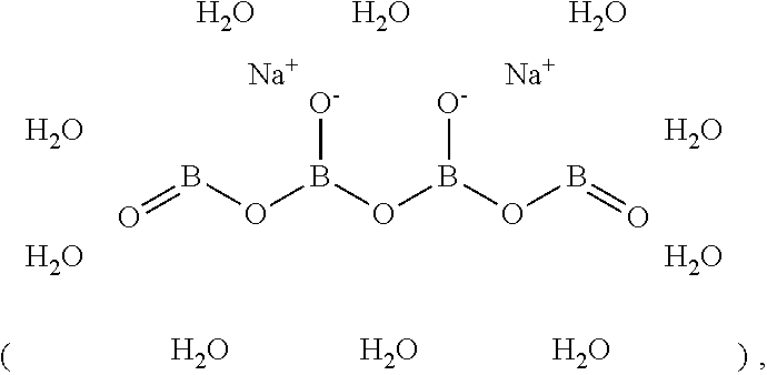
O=BOB(OB(OB=O)[O-])[O-].O.O.O.O.O.O.O.O.O.O.[Na].[Na]
